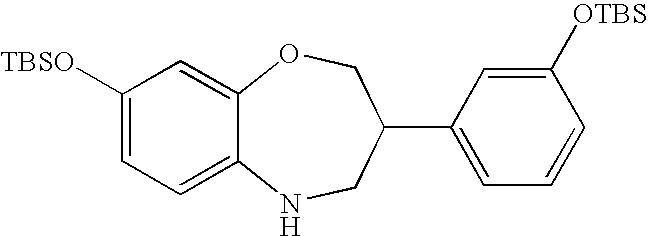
C1([TBSO])=CC=C2C(=C1)OCC(C1=CC=CC([OTBS])=C1)CN2
